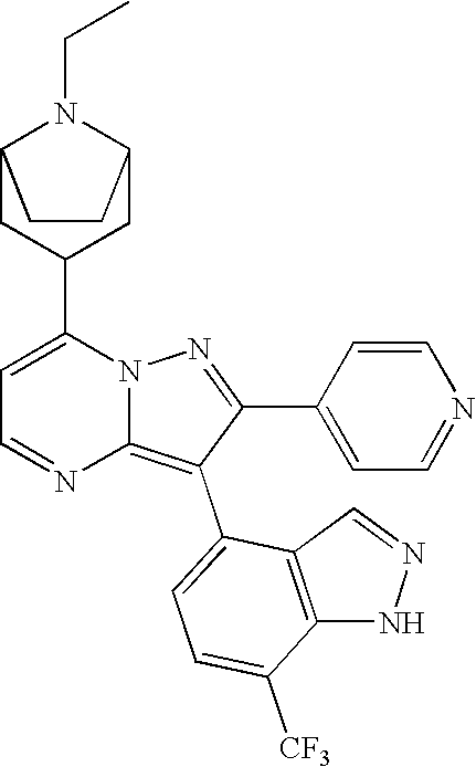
C12CC(C3=CC=NC4=C(C5=CC=C([CF3])C6=C5C=NN6)C(C5=CC=NC=C5)=NN34)CC(N1CC)CC2
